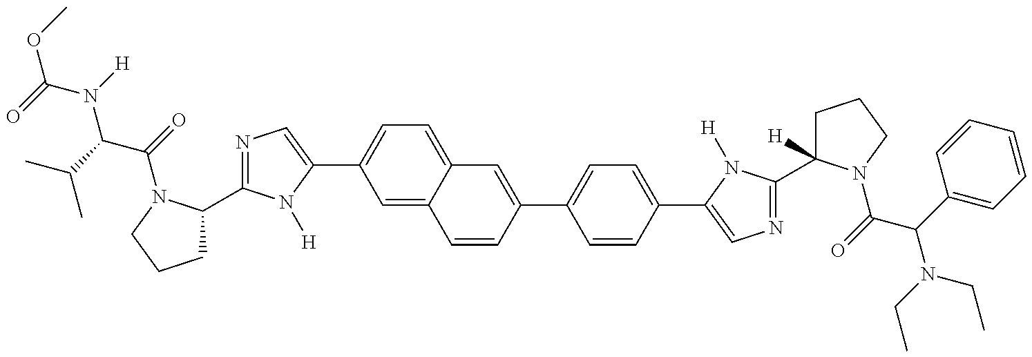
O(C(=O)N(C(C(=O)N1C(C2=NC=C(C3=CC=C4C(=C3)C=CC(C3=CC=C(C5=CN=C(C6([H])CCCN6C(=O)C(C6=CC=CC=C6)N(CC)CC)N5[H])C=C3)=C4)N2[H])CCC1)C(C)C)[H])C
